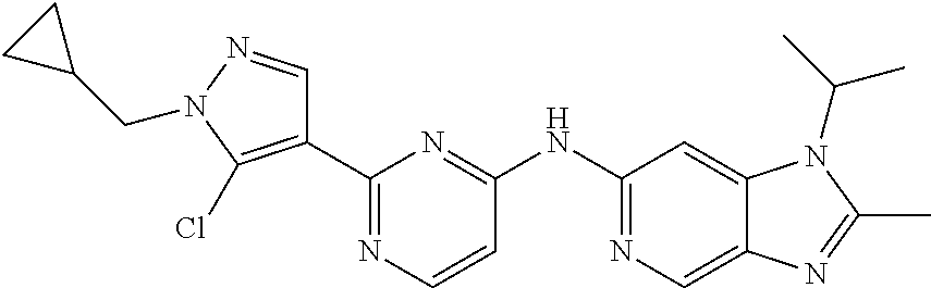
C1(NC2=NC(C3=C(Cl)N(CC4CC4)N=C3)=NC=C2)=NC=C2C(=C1)N(C(C)C)C(C)=N2
